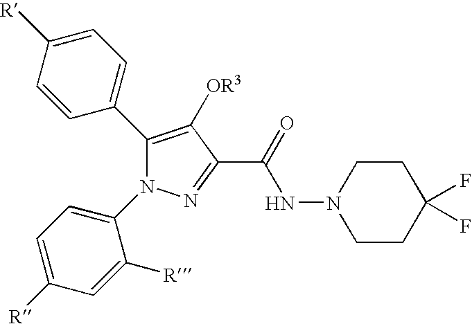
C1(C2=CC=C([R])C=C2)=C([OR3])C(C(=O)NN2CCC(F)(F)CC2)=NN1C1=CC=C([R])C=C1[R]
